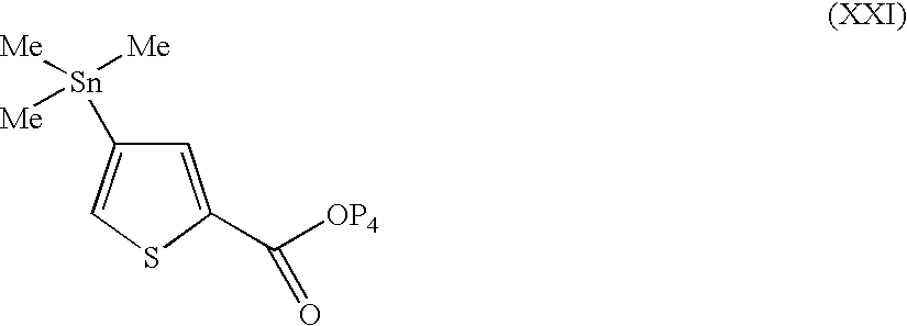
[Sn](C1=CSC(C(=O)[OP4])=C1)([Me])([Me])[Me]
